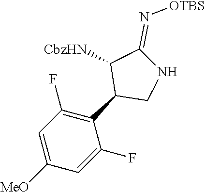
C1=C([MeO])C=C(F)C(C2CNC(=N[OTBS])C2[CbzHN])=C1F
